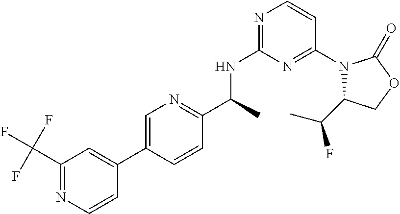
N1(C2=NC(NC(C)C3=NC=C(C4=CC(C(F)(F)F)=NC=C4)C=C3)=NC=C2)C(C(C)F)COC1=O
